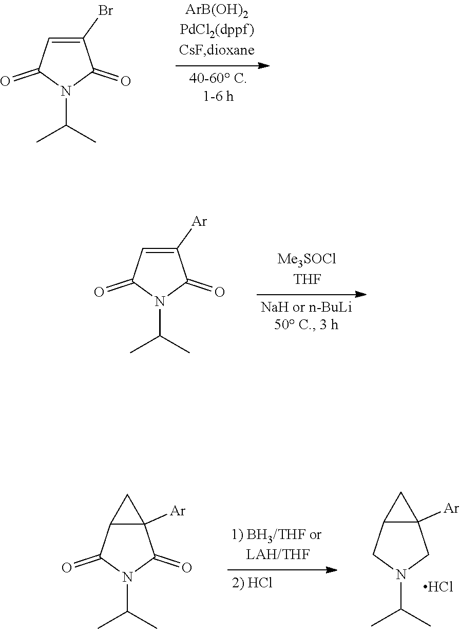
C1(Br)=CC(=O)N(C(C)C)C1=O.C1([Ar])=CC(=O)N(C(C)C)C1=O.C12([Ar])C(CN(C(C)C)C1)C2.Cl.C12([Ar])C(C(=O)N(C(C)C)C1=O)C2
